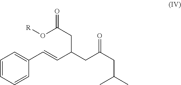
C1=CC=CC(C=CC(CC(CC(C)C)=O)CC(=O)O[R])=C1
